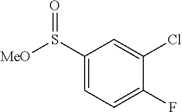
C1(S([MeO])=O)=CC=C(F)C(Cl)=C1
